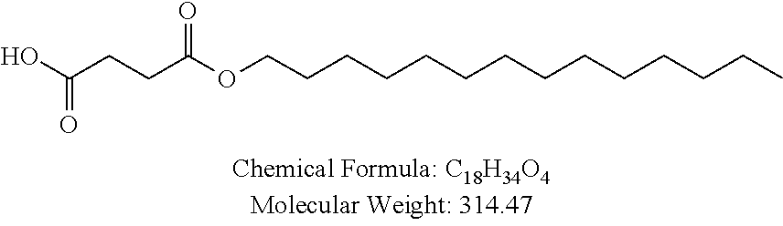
CCCCCCCCCCCCCCOC(CCC(O)=O)=O
